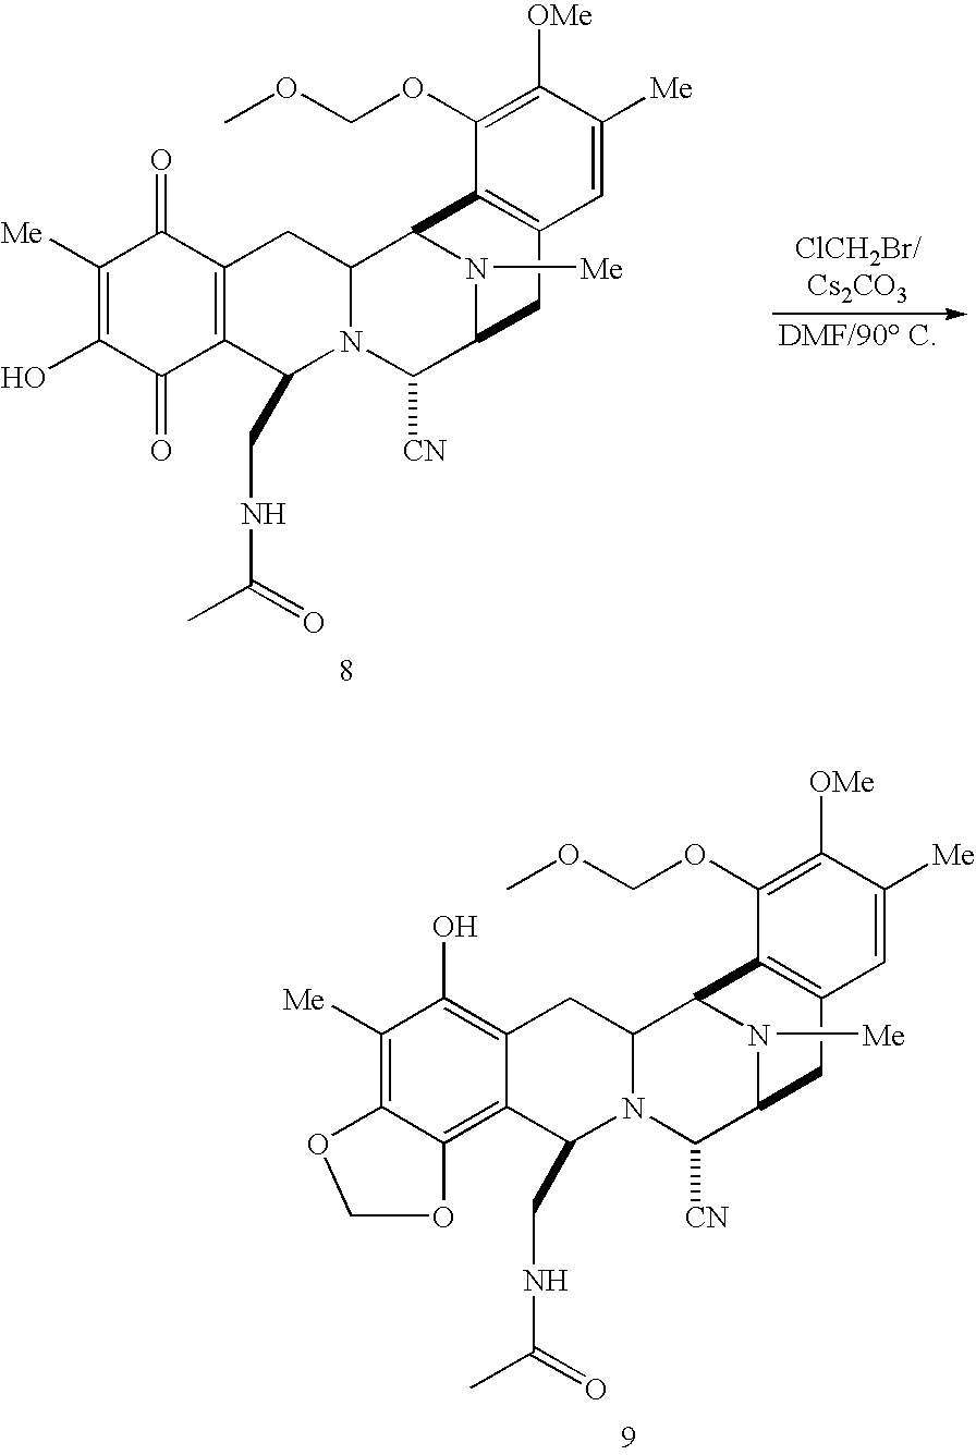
C1([Me])=C(O)C(=O)C2=C(C1=O)CC1N(C([CN])C3N([Me])C1C1=C(C3)C=C([Me])C([OMe])=C1OCOC)C2CNC(C)=O.C1([Me])=C2C(=C3C(=C1O)CC1N(C([CN])C4N([Me])C1C1=C(C4)C=C([Me])C([OMe])=C1OCOC)C3CNC(C)=O)OCO2
